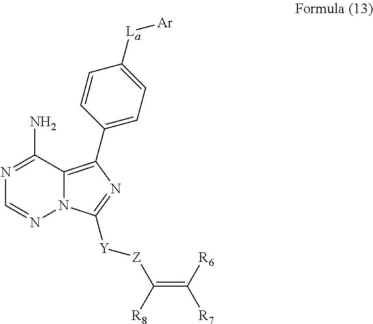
C12=C(C3=CC=C([La][Ar])C=C3)N=C([Y][Z]C(=C([R6])[R7])[R8])N1N=CN=C2N
